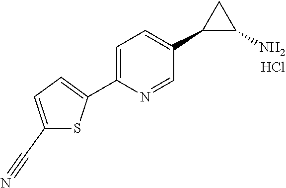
Cl.C1(C2=CC=C(C#N)S2)=CC=C(C2C(N)C2)C=N1
